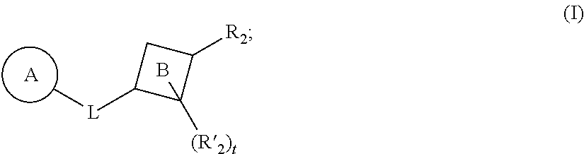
[L](C1C([(R2)t])(C)C([R2])C1)C.[A].B
